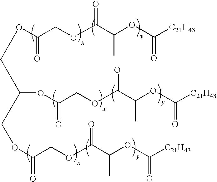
O(C(COC(C(OC([C21H43])=O)C)=O)=O)CC(COC(COC(C(OC([C21H43])=O)C)=O)=O)OC(COC(C(OC([C21H43])=O)C)=O)=O
